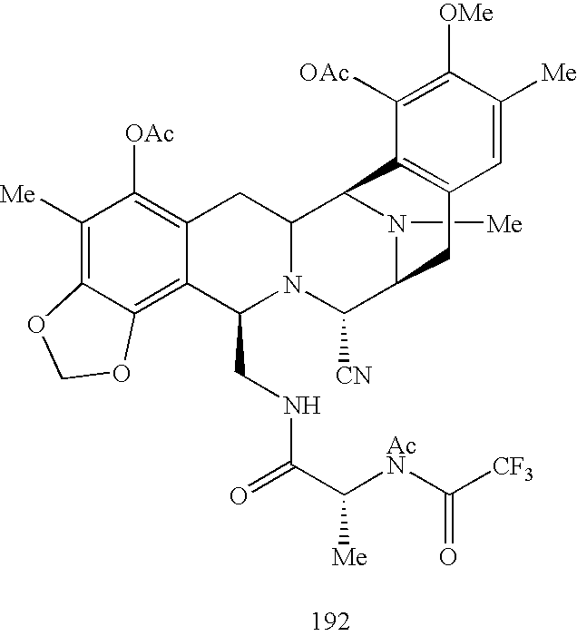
C1([Me])=C2C(=C3C(=C1[OAc])CC1N(C3CNC(=O)C([AcN]C([CF3])=O)[Me])C([CN])C3N([Me])C1C1=C(C3)C=C([Me])C([OMe])=C1[OAc])OCO2
